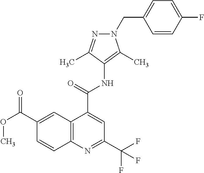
C12=C(N=C(C(F)(F)F)C=C1C(=O)NC1=C(C)N(CC3=CC=C(F)C=C3)N=C1C)C=CC(C(OC)=O)=C2
